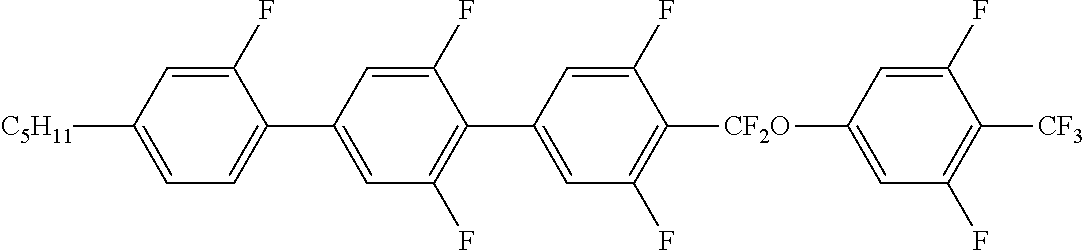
C1(F)=CC(C2=CC=C([C5H11])C=C2F)=CC(F)=C1C1=CC(F)=C([CF2O]C2=CC(F)=C([CF3])C(F)=C2)C(F)=C1
